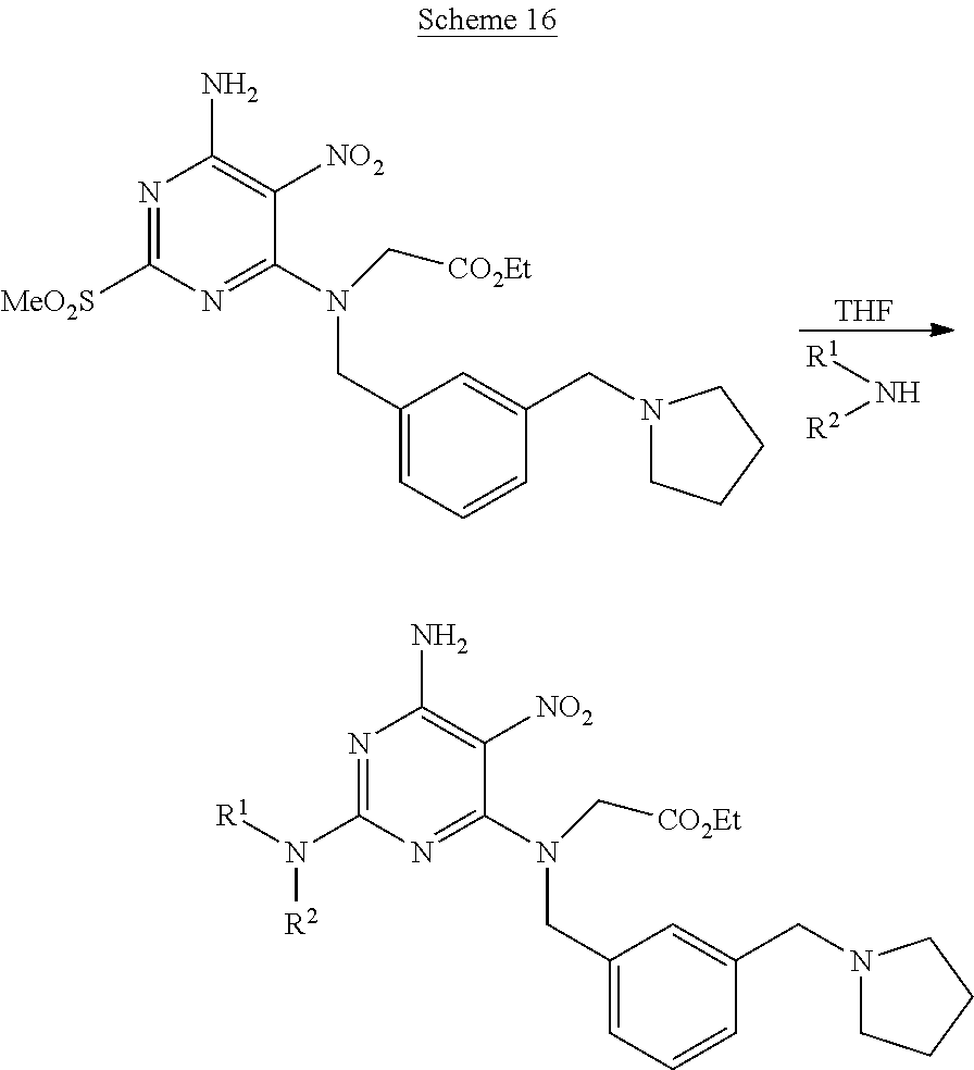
N1=C([MeO2S])N=C(N(CC2=CC=CC(CN3CCCC3)=C2)C[CO2Et])C([NO2])=C1N.[THF].[R1]N[R2].N1=C(N([R1])[R2])N=C(N(CC2=CC=CC(CN3CCCC3)=C2)C[CO2Et])C([NO2])=C1N
